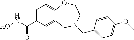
C12=CC(C(NO)=O)=CC=C1OCCN(CC1=CC=C(OC)C=C1)C2
